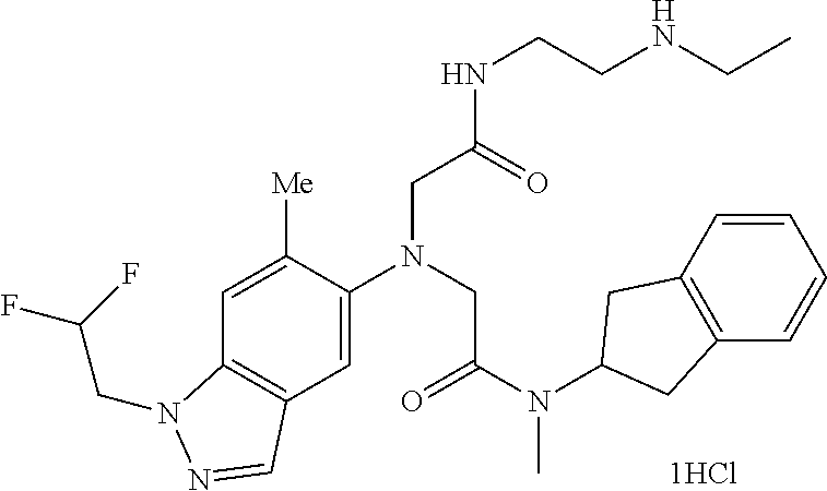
C1=C([Me])C(N(CC(N(C2CC3=C(C2)C=CC=C3)C)=O)CC(NCCNCC)=O)=CC2=C1N(CC(F)F)N=C2
